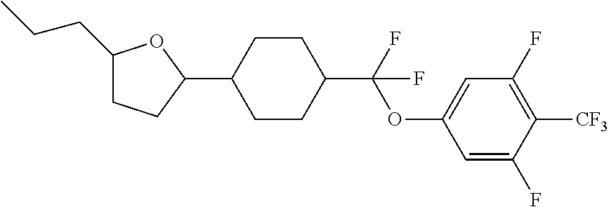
C1(CCC)CCC(C2CCC(C(OC3=CC(F)=C([CF3])C(F)=C3)(F)F)CC2)O1
